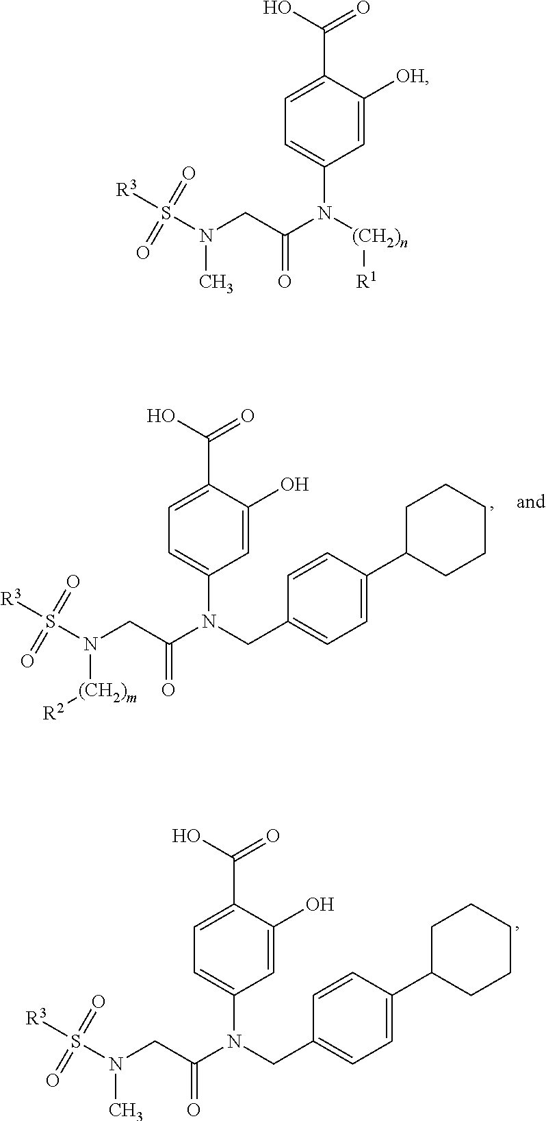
C1=C(O)C(C(O)=O)=CC=C1N(C(CN(S([R3])(=O)=O)[(CH2)m][R2])=O)CC1=CC=C(C2CCCCC2)C=C1.C1=C(O)C(C(O)=O)=CC=C1N(C(CN(S([R3])(=O)=O)C)=O)CC1=CC=C(C2CCCCC2)C=C1.C1=C([OH])C(C(O)=O)=CC=C1N(C(CN(S([R3])(=O)=O)C)=O)[(CH2)n][R1]
